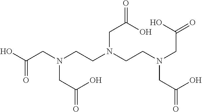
OC(CN(CCN(CCN(CC(O)=O)CC(O)=O)CC(O)=O)CC(O)=O)=O
